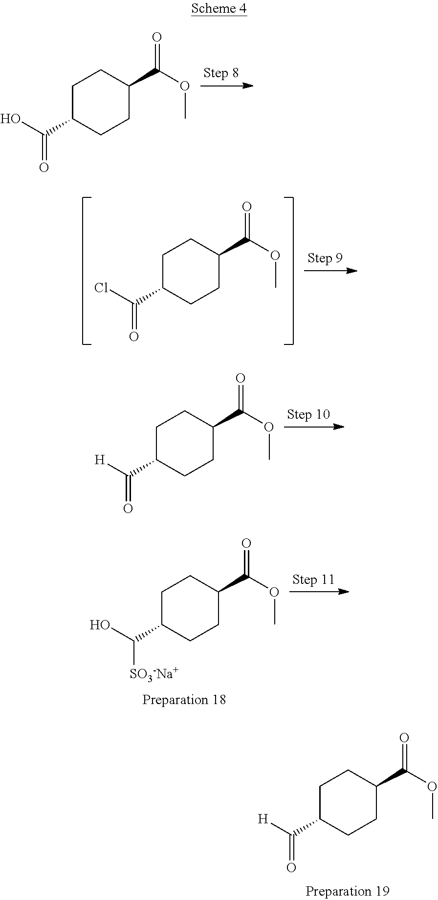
C1C(C(O)=O)CCC(C(OC)=O)C1.C1C(C(Cl)=O)CCC(C(OC)=O)C1.C1C(C([H])=O)CCC(C(OC)=O)C1.C1C(C(O)[SO3-Na+])CCC(C(OC)=O)C1.C1C(C([H])=O)CCC(C(OC)=O)C1
